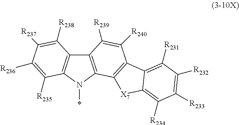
C12=C(N(*)C3=C1C([R238])=C([R237])C([R236])=C3[R235])C1=C(C([R240])=C2[R239])C2=C([R231])C([R232])=C([R233])C([R234])=C2[X7]1
